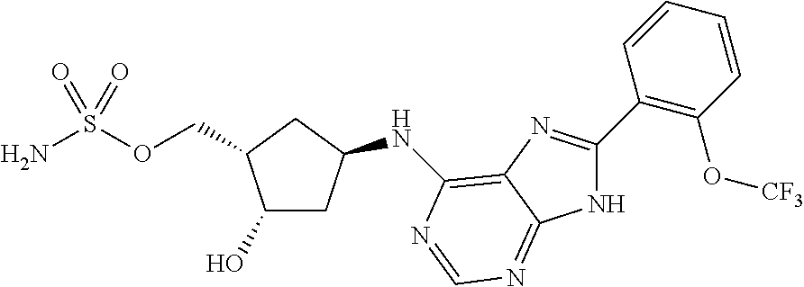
O(S(N)(=O)=O)CC1CC(NC2=C3N=C(C4=C(O[CF3])C=CC=C4)NC3=NC=N2)CC1O
